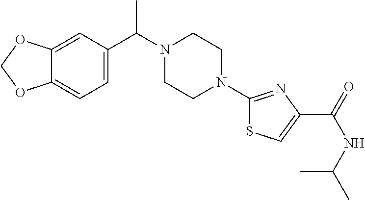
C12=CC(C(N3CCN(C4=NC(C(NC(C)C)=O)=CS4)CC3)C)=CC=C1OCO2
